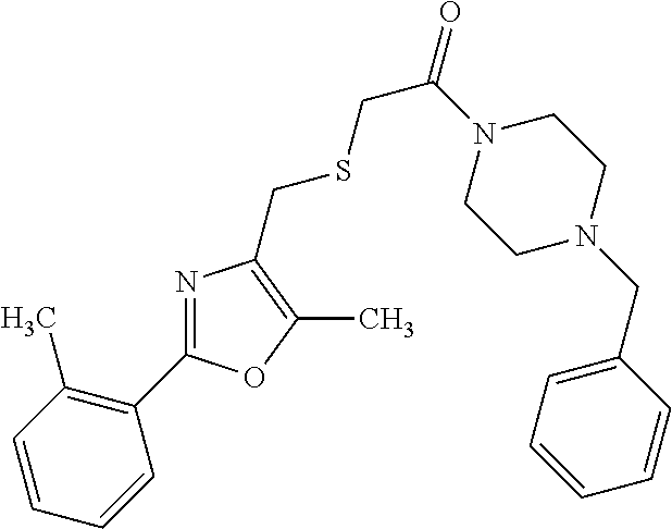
C1=CC(C)=C(C2=NC(CSCC(=O)N3CCN(CC4=CC=CC=C4)CC3)=C(C)O2)C=C1
